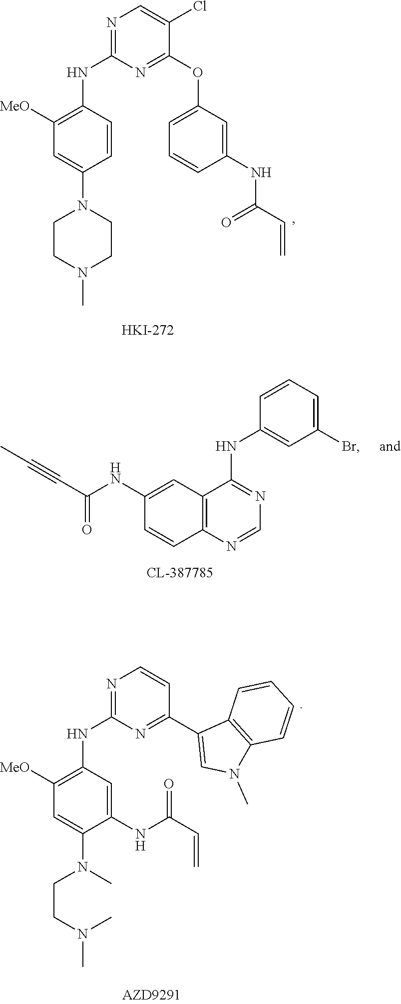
C1=C(N2CCN(C)CC2)C=CC(NC2=NC=C(Cl)C(OC3=CC=CC(NC(C=C)=O)=C3)=N2)=C1[MeO].C1=NC2=C(C(NC3=CC(Br)=CC=C3)=N1)C=C(NC(C#CC)=O)C=C2.C1=C(N(CCN(C)C)C)C(NC(C=C)=O)=CC(NC2=NC=CC(C3=CN(C)C4=C3C=CC=C4)=N2)=C1[MeO]
